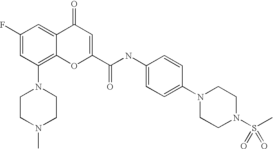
C1(F)=CC(N2CCN(C)CC2)=C2C(=C1)C(=O)C=C(C(NC1=CC=C(N3CCN(S(C)(=O)=O)CC3)C=C1)=O)O2
